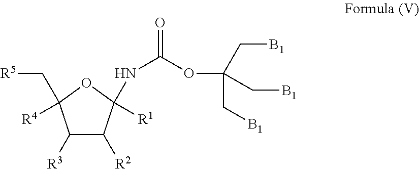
C1([R3])C([R2])C([R1])(NC(=O)OC(C[B1])(C[B1])C[B1])OC1([R4])C[R5]
